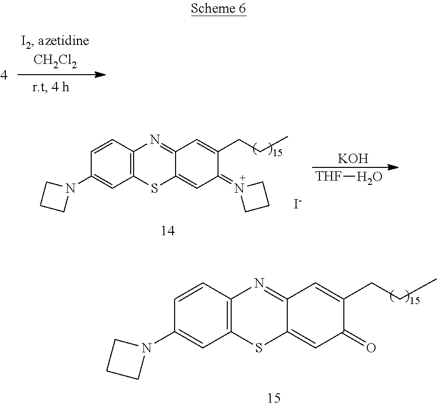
[I-].[KOH].[THF]O.C12=C(SC3=CC(=N4CCC4)C(CCC)=CC3=N1)C=C(N1CCC1)C=C2.C12=C(SC3=CC(=O)C(CCC)=CC3=N1)C=C(N1CCC1)C=C2
